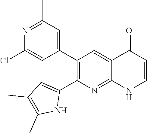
N1=C(C)C=C(C2=C(C3=CC(C)=C(C)N3)N=C3C(=C2)C(=O)C=CN3)C=C1Cl
